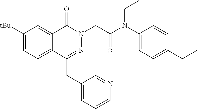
C1([tBu])=CC=C2C(=C1)C(=O)N(CC(N(C1=CC=C(CC)C=C1)CC)=O)N=C2CC1=CC=CN=C1
